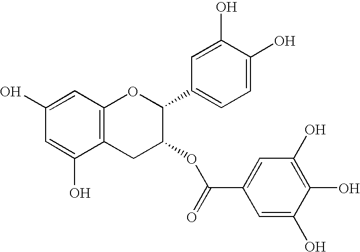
C12=C(C=C(O)C=C1O)OC(C1=CC=C(O)C(O)=C1)C(OC(=O)C1=CC(O)=C(O)C(O)=C1)C2
